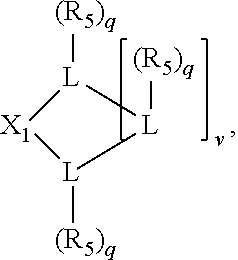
[(R5)q][L]1[L]([(R5)q])[X1][L]1[(R5)q]
